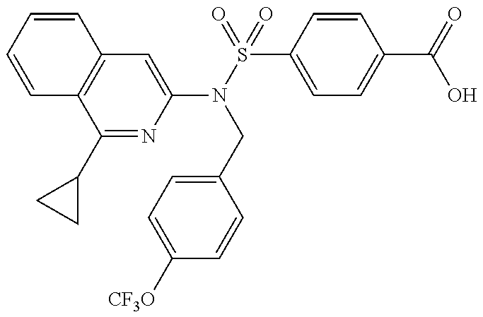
C1=CC=CC2=C1C(C1CC1)=NC(N(CC1=CC=C([CF3O])C=C1)S(C1=CC=C(C(O)=O)C=C1)(=O)=O)=C2
